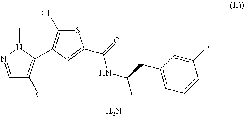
C1=NN(C)C(C2=C(Cl)SC(C(=O)NC(CN)CC3=CC=CC(F)=C3)=C2)=C1Cl
